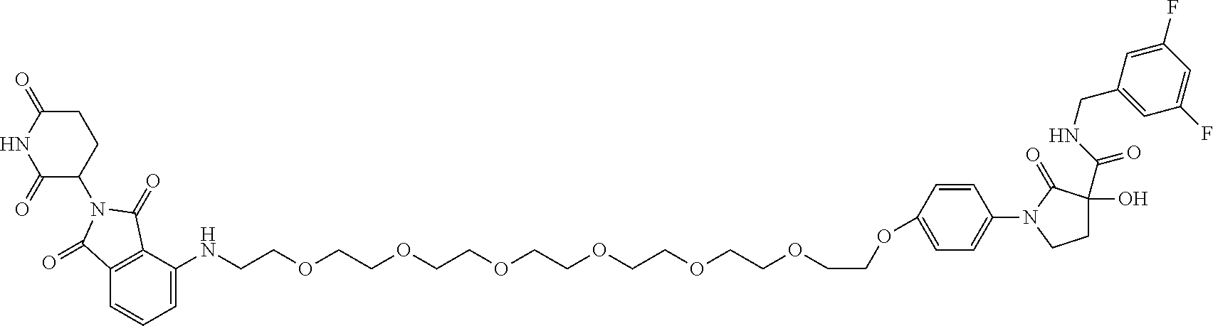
C1=C(NCCOCCOCCOCCOCCOCCOCCOC2=CC=C(N3CCC(O)(C(NCC4=CC(F)=CC(F)=C4)=O)C3=O)C=C2)C2=C(C=C1)C(=O)N(C1CCC(=O)NC1=O)C2=O
